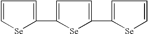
C1=C[Se]C(C2=CC=C(C3=CC=C[Se]3)[Se]2)=C1
